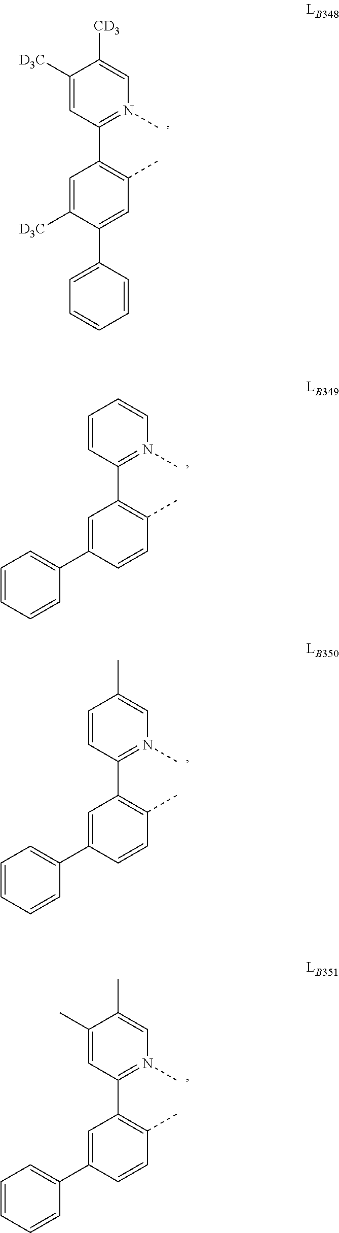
C1=C([D3C])C(C2=CC=CC=C2)=CC(C)=C1C1=N(C)C=C([CD3])C([D3C])=C1.C1=C(C2=CC=CC=C2)C=CC(C)=C1C1=N(C)C=CC=C1.C1=C(C2=CC=CC=C2)C=CC(C)=C1C1=N(C)C=C(C)C=C1.C1=C(C2=CC=CC=C2)C=CC(C)=C1C1=N(C)C=C(C)C(C)=C1
